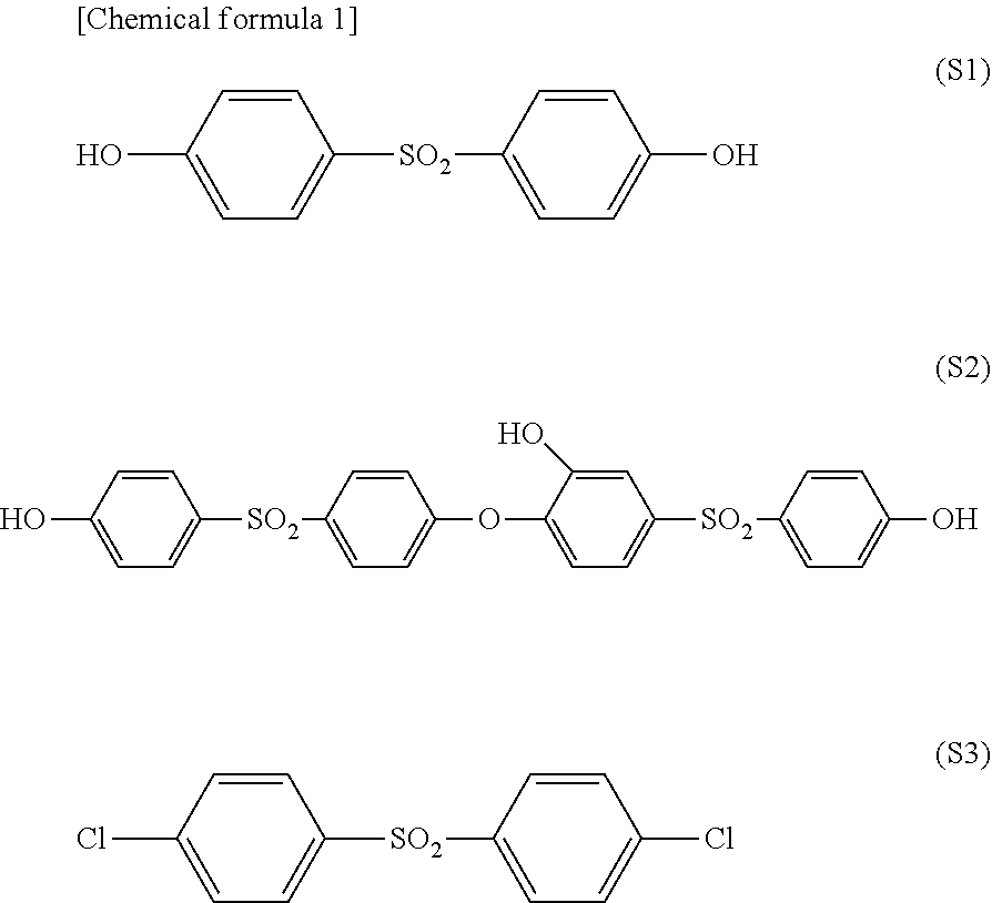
C1=CC(O)=CC=C1[SO2]C1=CC=C(O)C=C1.C1=CC(O)=CC=C1[SO2]C1=CC=C(OC2=CC=C([SO2]C3=CC=C(O)C=C3)C=C2O)C=C1.C1=CC(Cl)=CC=C1[SO2]C1=CC=C(Cl)C=C1
